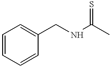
C1=CC=CC(CNC(C)=S)=C1
